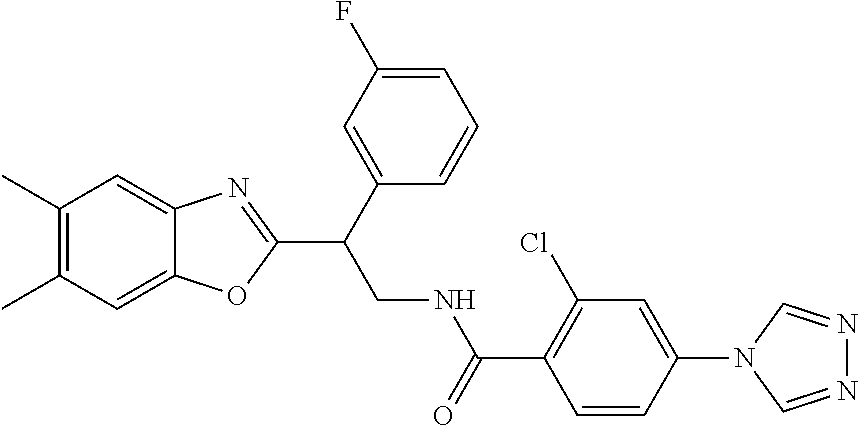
C1(C)=C(C)C=C2C(=C1)N=C(C(CNC(C1=C(Cl)C=C(N3C=NN=C3)C=C1)=O)C1=CC(F)=CC=C1)O2
